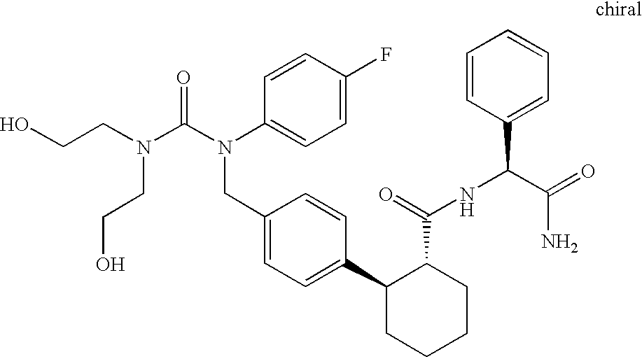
C1(CN(C(=O)N(CCO)CCO)C2=CC=C(F)C=C2)=CC=C(C2CCCCC2C(NC(C2=CC=CC=C2)C(=O)N)=O)C=C1
